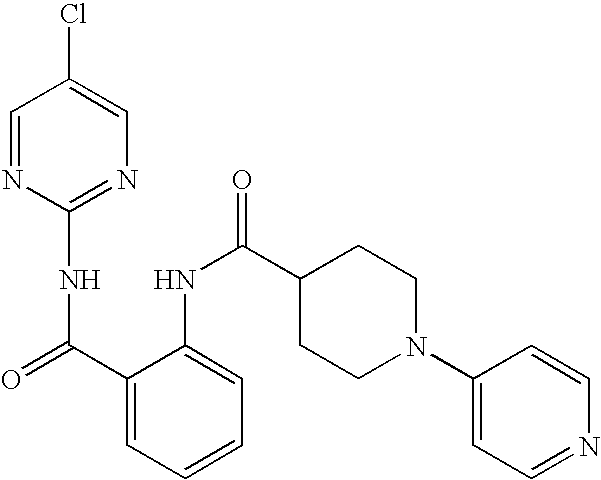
C1=NC(NC(C2=CC=CC=C2NC(C2CCN(C3=CC=NC=C3)CC2)=O)=O)=NC=C1Cl
